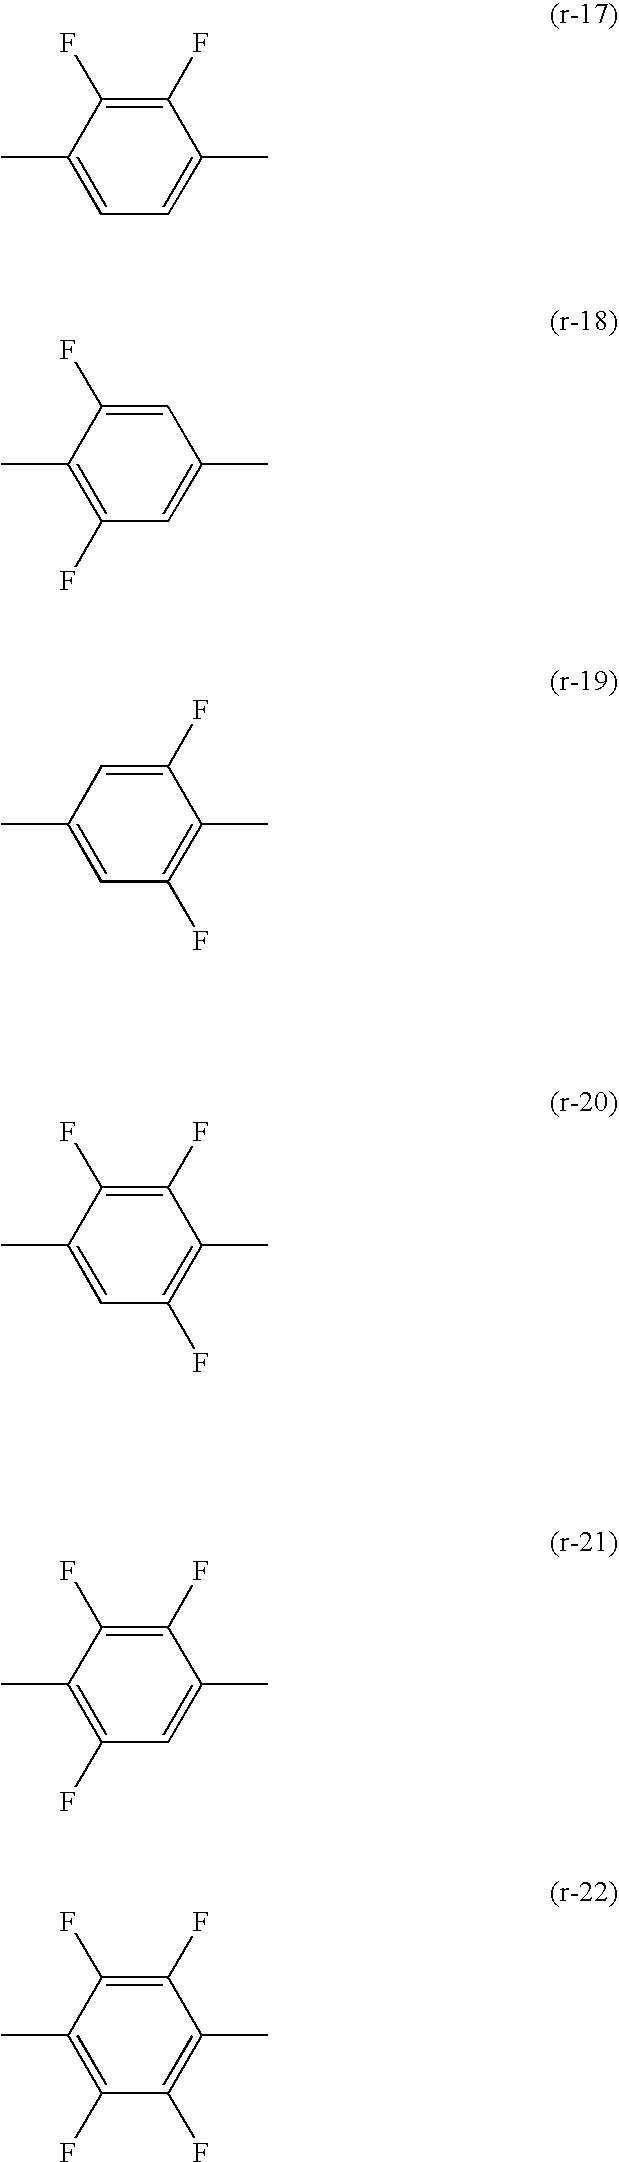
CC1=CC=C(C)C(F)=C1F.CC1=C(F)C=C(C)C=C1F.CC1=CC(F)=C(C)C(F)=C1.CC1=CC(F)=C(C)C(F)=C1F.CC1=C(F)C=C(C)C(F)=C1F.CC1=C(F)C(F)=C(C)C(F)=C1F
